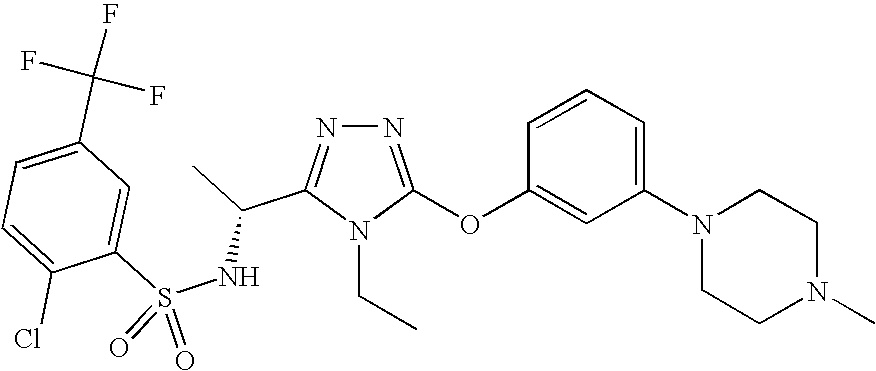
N1=C(OC2=CC(N3CCN(C)CC3)=CC=C2)N(CC)C(C(C)NS(C2=CC(C(F)(F)F)=CC=C2Cl)(=O)=O)=N1
